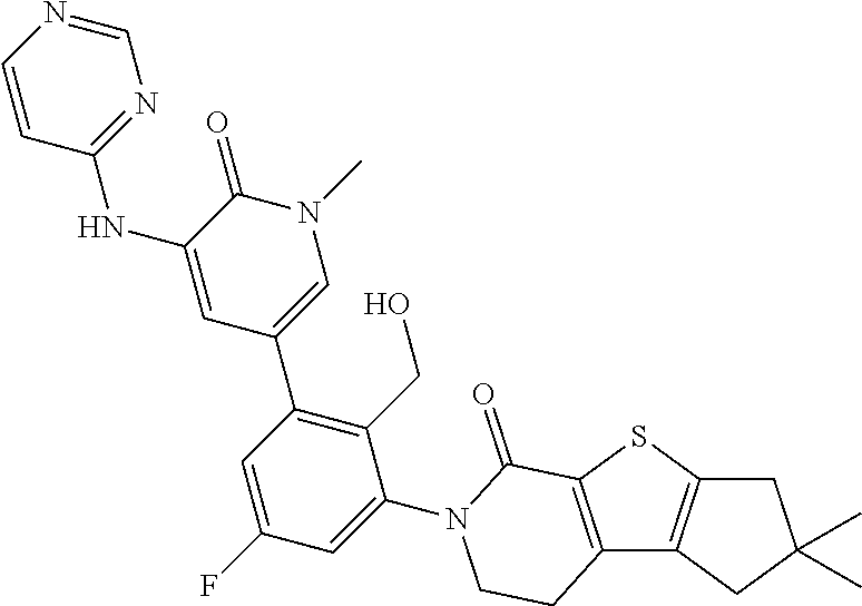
C1C2=C(CC1(C)C)C1=C(S2)C(=O)N(C2=CC(F)=CC(C3=CN(C)C(=O)C(NC4=NC=NC=C4)=C3)=C2CO)CC1
